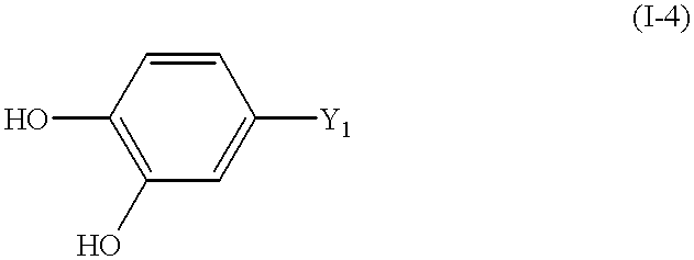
C1(O)=C(O)C=C([Y1])C=C1
